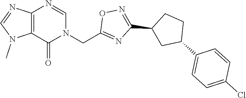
C12=C(N=CN(CC3=NC(C4CC(C5=CC=C(Cl)C=C5)CC4)=NO3)C1=O)N=CN2C
